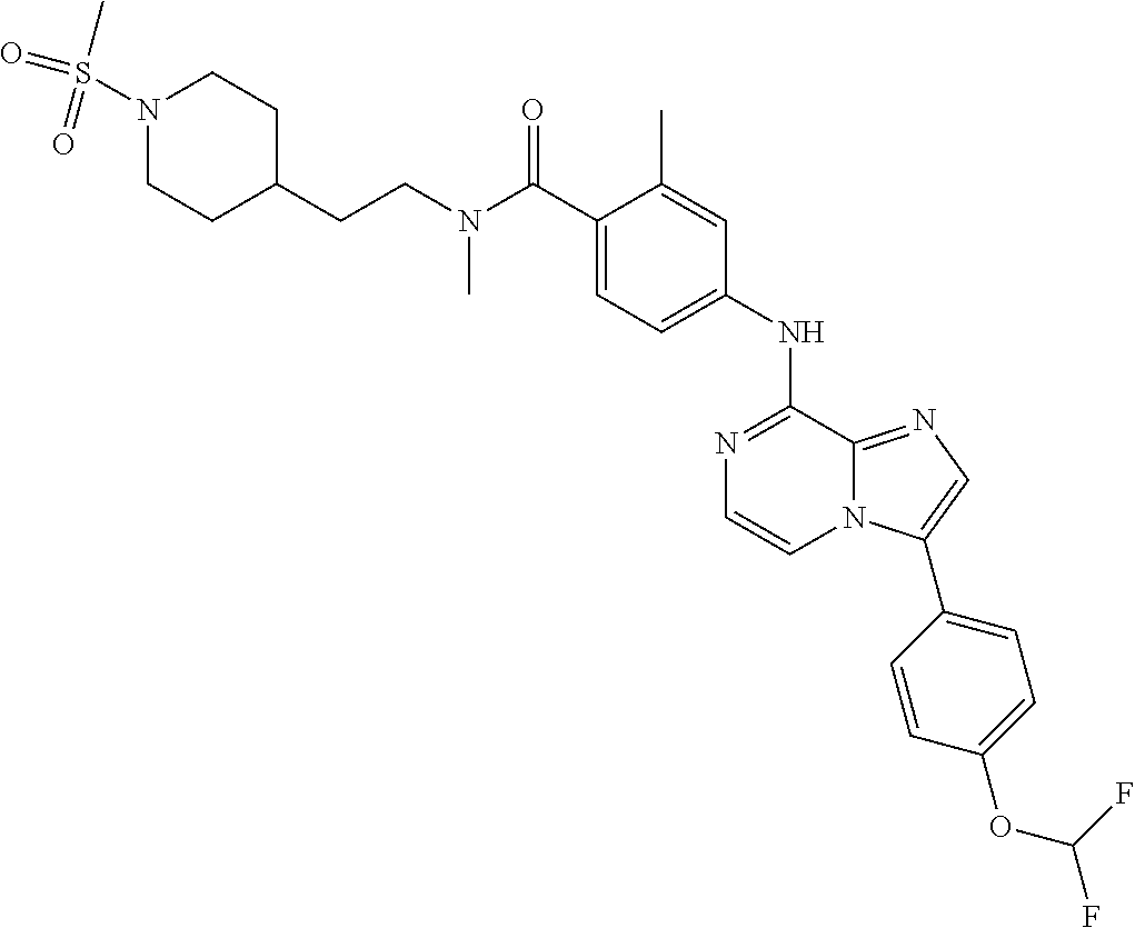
C1(C(N(CCC2CCN(S(C)(=O)=O)CC2)C)=O)=CC=C(NC2=NC=CN3C2=NC=C3C2=CC=C(OC(F)F)C=C2)C=C1C
